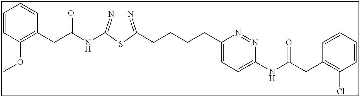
C1=CC(OC)=C(CC(NC2=NN=C(CCCCC3=CC=C(NC(CC4=C(Cl)C=CC=C4)=O)N=N3)S2)=O)C=C1
